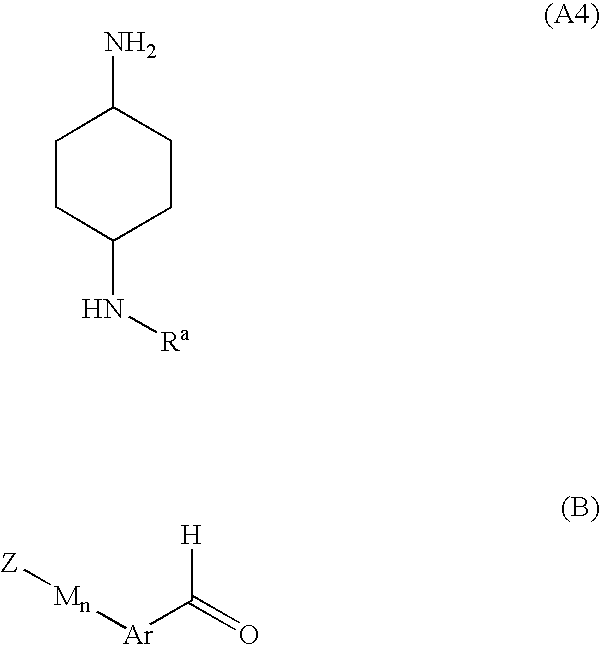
C1CC(N[Ra])CCC1N.O=C([Ar][Mn][Z])[H]
